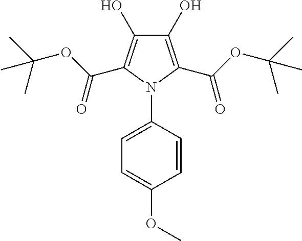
C1(O)=C(C(OC(C)(C)C)=O)N(C2=CC=C(OC)C=C2)C(C(OC(C)(C)C)=O)=C1O
